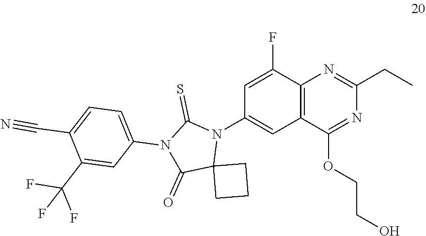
C12=C(C(F)=CC(N3C(=S)N(C4=CC=C(C#N)C(C(F)(F)F)=C4)C(=O)C34CCC4)=C1)N=C(CC)N=C2OCCO
